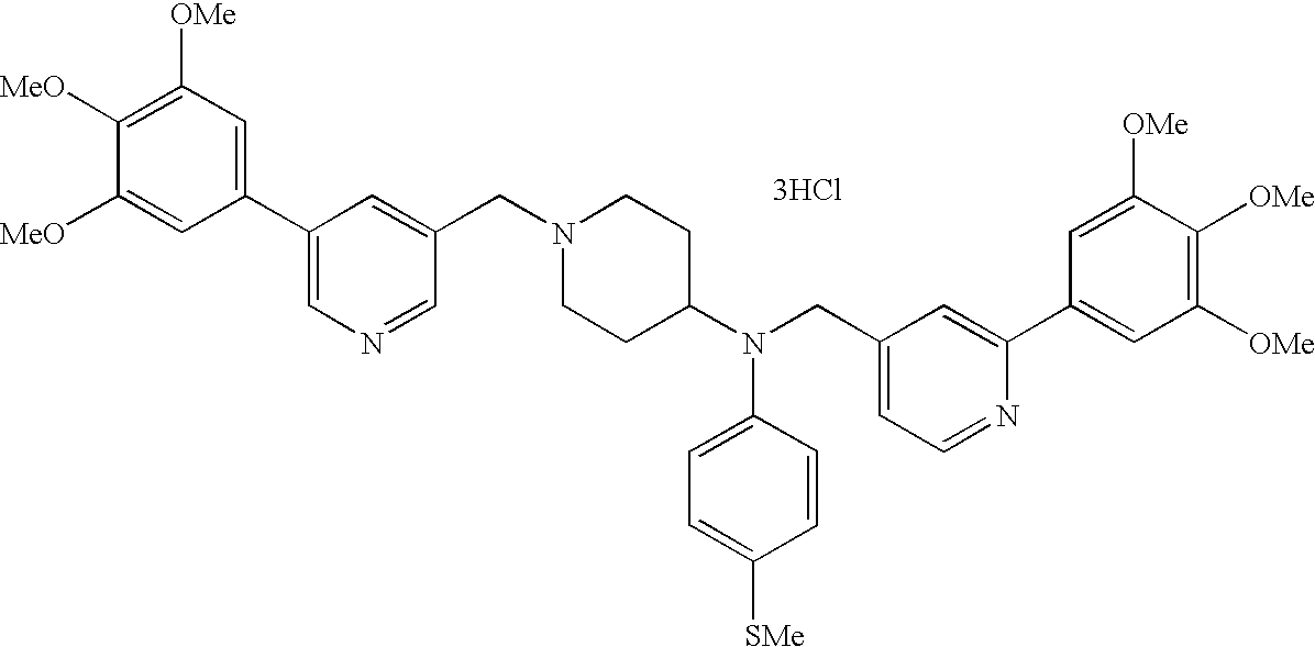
[3HCl].C1([OMe])=C([MeO])C([MeO])=CC(C2=CN=CC(CN3CCC(N(CC4=CC=NC(C5=CC([OMe])=C([OMe])C([OMe])=C5)=C4)C4=CC=C([SMe])C=C4)CC3)=C2)=C1
